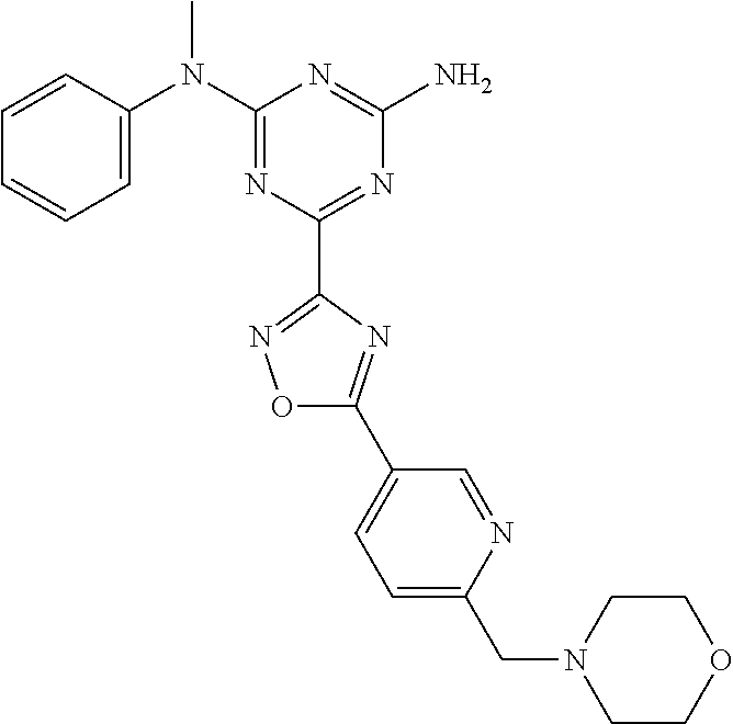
C1=CC(N(C2=NC(C3=NOC(C4=CC=C(CN5CCOCC5)N=C4)=N3)=NC(N)=N2)C)=CC=C1
